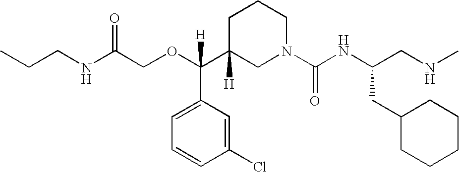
O(C(C1([H])CN(C(NC(CNC)CC2CCCCC2)=O)CCC1)(C1=CC=CC(Cl)=C1)[H])CC(NCCC)=O
